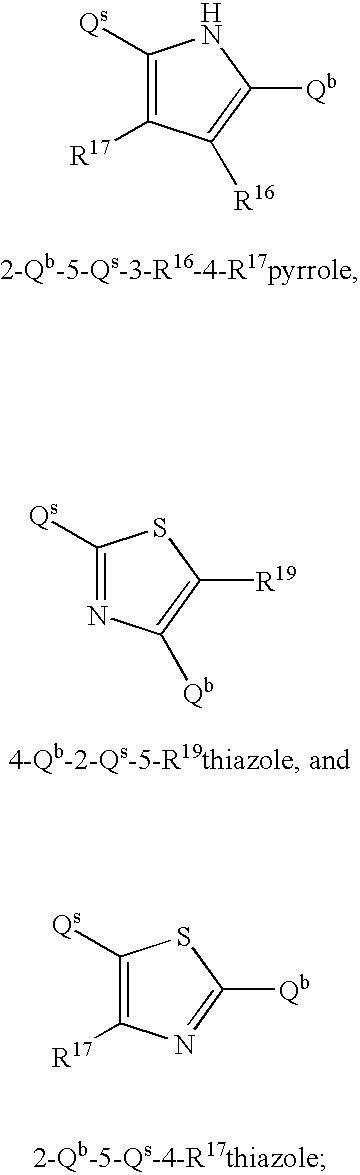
C1([Qs])=NC([Qb])=C([R19])S1.C1([Qs])=C([R17])N=C([Qb])S1.C1([Qs])=C([R17])C([R16])=C([Qb])N1
